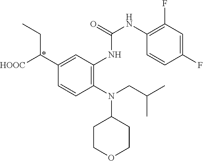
C1(N(CC(C)C)C2CCOCC2)=C(NC(NC2=C(F)C=C(F)C=C2)=O)C=C(C([HOOC])CC)C=C1
